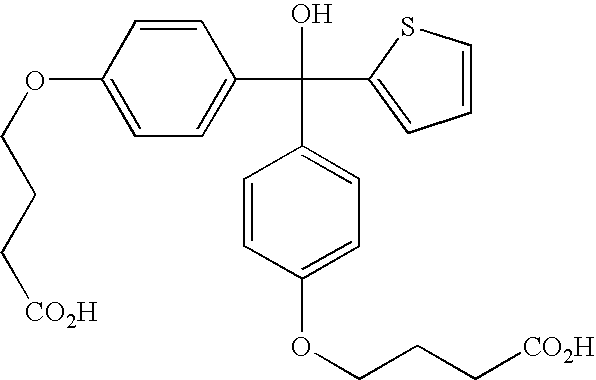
C1=CC(OCCC[CO2H])=CC=C1C(C1=CC=CS1)(O)C1=CC=C(OCCC[CO2H])C=C1
